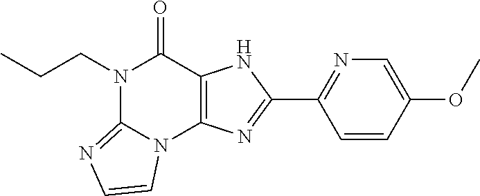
N1(CCC)C2=NC=CN2C2=C(C1=O)NC(C1=NC=C(OC)C=C1)=N2
